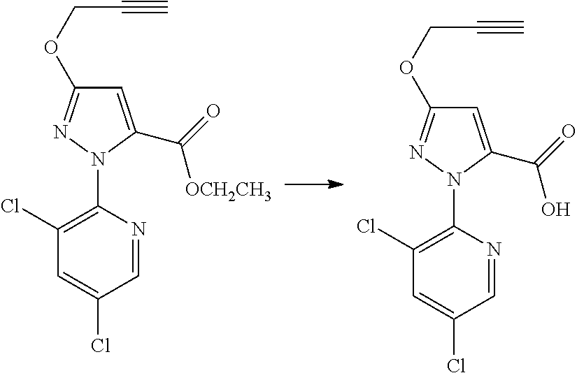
C1(Cl)=C(N2C(C([OCH2CH3])=O)=CC(OCC#C)=N2)N=CC(Cl)=C1.C1(Cl)=C(N2C(C(=O)O)=CC(OCC#C)=N2)N=CC(Cl)=C1
